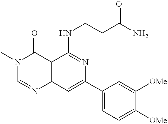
C12=C(C=C(C3=CC=C([OMe])C([OMe])=C3)N=C1NCCC(N)=O)N=CN(C)C2=O
